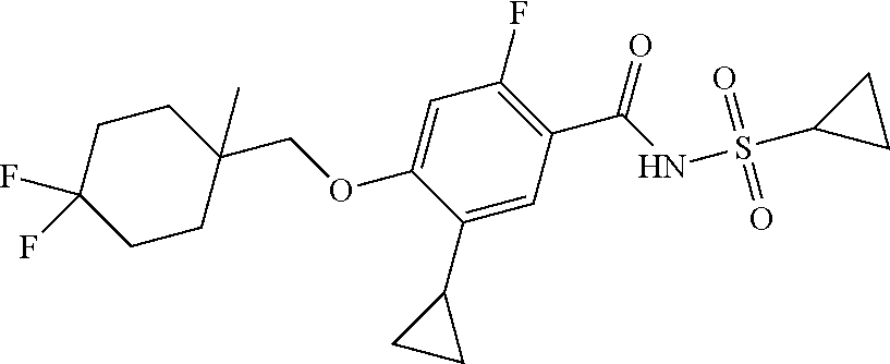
O(C1=CC(F)=C(C(=O)NS(C2CC2)(=O)=O)C=C1C1CC1)CC1(C)CCC(F)(F)CC1
